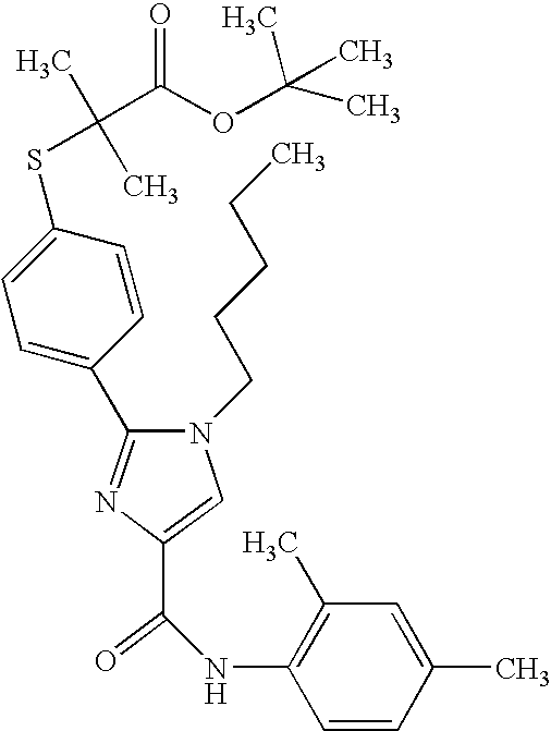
C(C1=CN(CCCCC)C(C2=CC=C(SC(C)(C)C(OC(C)(C)C)=O)C=C2)=N1)(=O)NC1=C(C)C=C(C)C=C1
